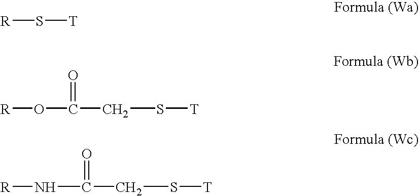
[R]S[T].C(S[T])C(O[R])=O.C(S[T])C(N[R])=O
